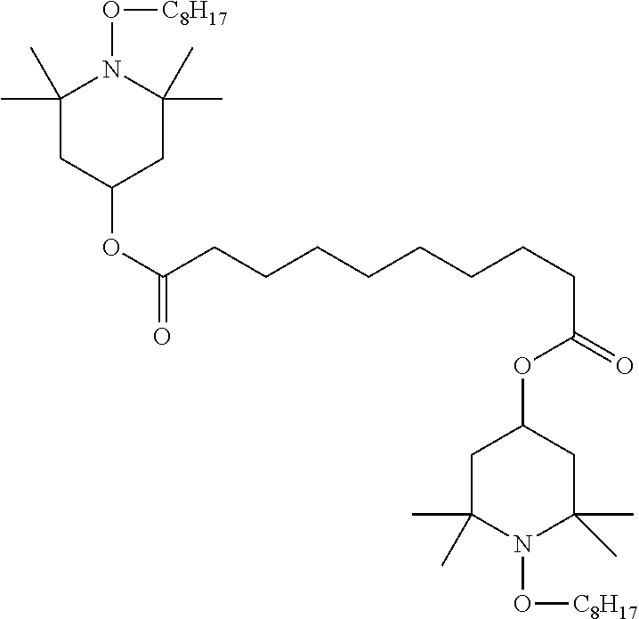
C1(C)(C)CC(OC(CCCCCCCCC(OC2CC(C)(C)N(O[C8H17])C(C)(C)C2)=O)=O)CC(C)(C)N1O[C8H17]
